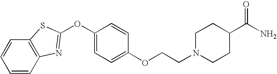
C1=CC2=C(C=C1)SC(OC1=CC=C(OCCN3CCC(C(N)=O)CC3)C=C1)=N2
